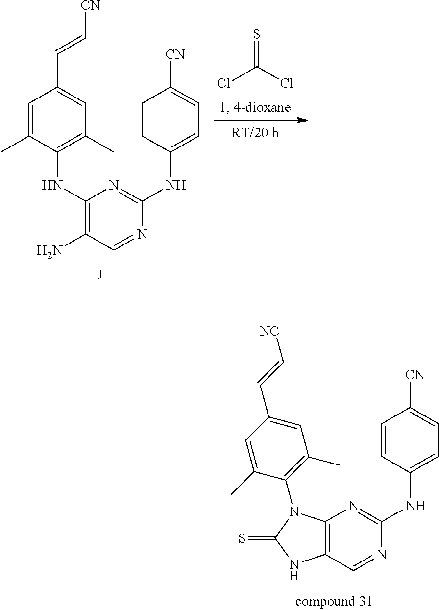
C1(NC2=C(C)C=C(C=C[CN])C=C2C)=C(N)C=NC(NC2=CC=C([CN])C=C2)=N1.ClC(Cl)=S.C12=C(C=NC(NC3=CC=C([CN])C=C3)=N1)NC(=S)N2C1=C(C)C=C(C=C[NC])C=C1C
